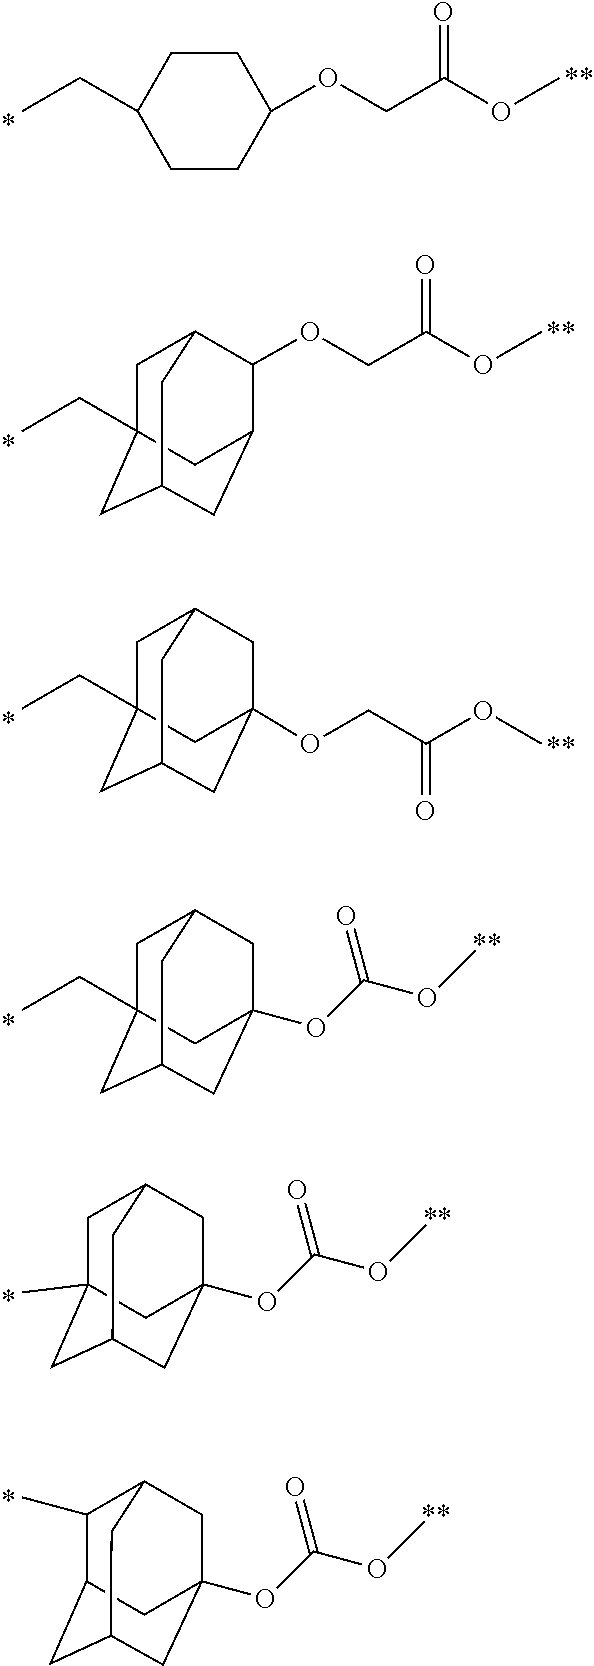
C1CC(CC)CCC1OCC(OC)=O.O(CC(OC)=O)C1C2CC3CC(CC)(CC1C3)C2.O(CC(OC)=O)C12CC3CC(CC)(CC(C1)C3)C2.O(C12CC3CC(CC)(CC(C1)C3)C2)C(OC)=O.O(C12CC3CC(C)(CC(C1)C3)C2)C(OC)=O.O(C12CC3C(C)C(CC(C1)C3)C2)C(OC)=O
